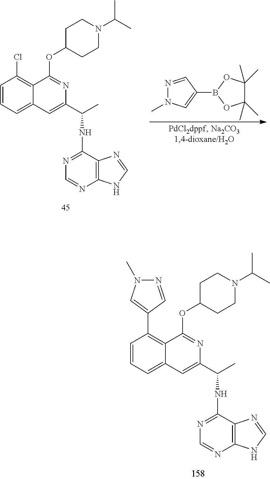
C1=CC=C2C(=C1C1=CN(C)N=C1)C(OC1CCN(C(C)C)CC1)=NC(C(C)NC1=NC=NC3=C1N=CN3)=C2.C1=CC=C2C(=C1Cl)C(OC1CCN(C(C)C)CC1)=NC(C(C)NC1=NC=NC3=C1N=CN3)=C2.N1=CC(B2OC(C)(C)C(C)(C)O2)=CN1C
